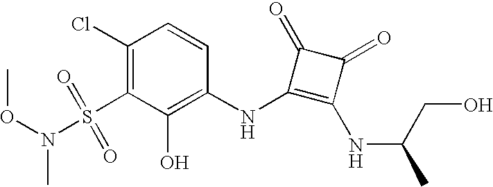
O(N(S(C1=C(Cl)C=CC(NC2=C(NC(C)CO)C(=O)C2=O)=C1O)(=O)=O)C)C
